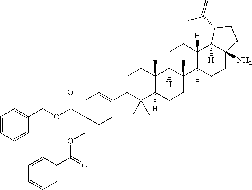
C1=CC=CC(COC(C2(COC(C3=CC=CC=C3)=O)CCC(C3=CCC4(C)C([H])(C3(C)C)CCC3(C)C4([H])CCC4([H])C3(C)CCC3(N)C4([H])C(C(C)=C)CC3)=CC2)=O)=C1
